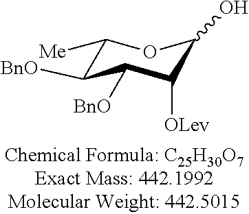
OC1C([OLev])C([BnO])C([BnO])C([Me])O1
